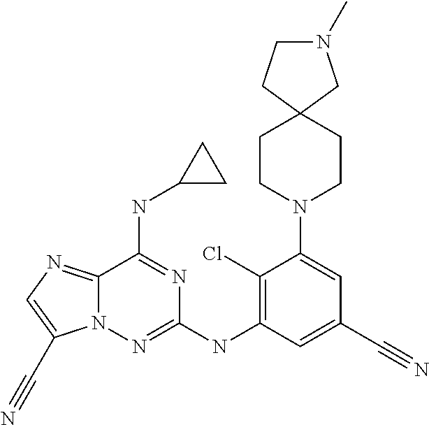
C12=NC=C(C#N)N1N=C(NC1=C(Cl)C(N3CCC4(CC3)CCN(C)C4)=CC(C#N)=C1)N=C2NC1CC1
